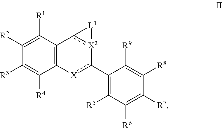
C12=C(C([R1])=C([R2])C([R3])=C1[R4])c1[X2](c(C3=C([R5])C([R6])=C([R7])C([R8])=C3[R9])[X]2)[L1]1
